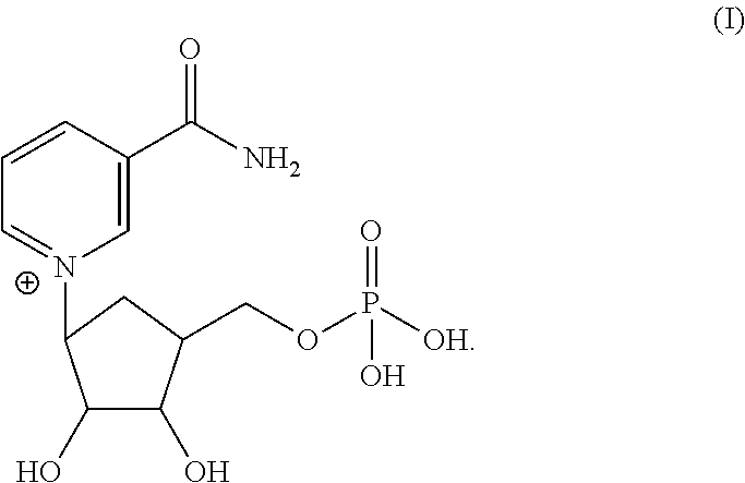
C1=CC(C(N)=O)=C[N+](C2C(O)C(O)C(COP(=O)([OH])O)C2)=C1
